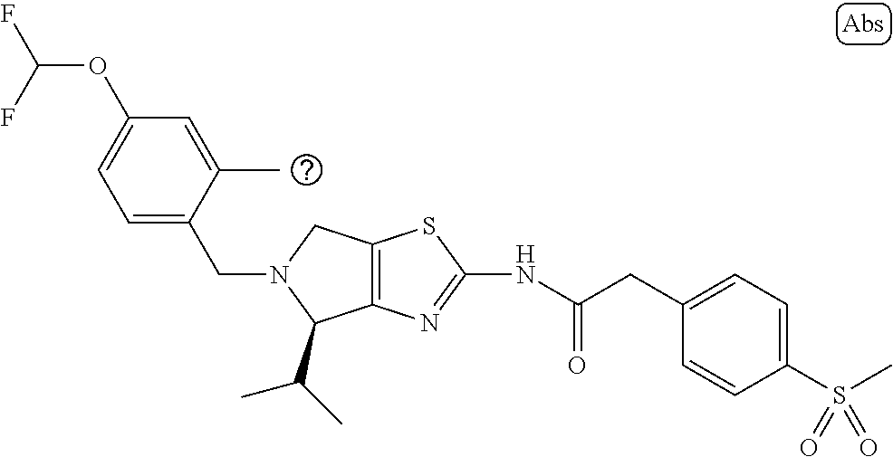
C1=C(CN2C(C(C)C)C3=C(C2)SC(NC(CC2=CC=C(S(C)(=O)=O)C=C2)=O)=N3)C(C)=CC(OC(F)F)=C1
